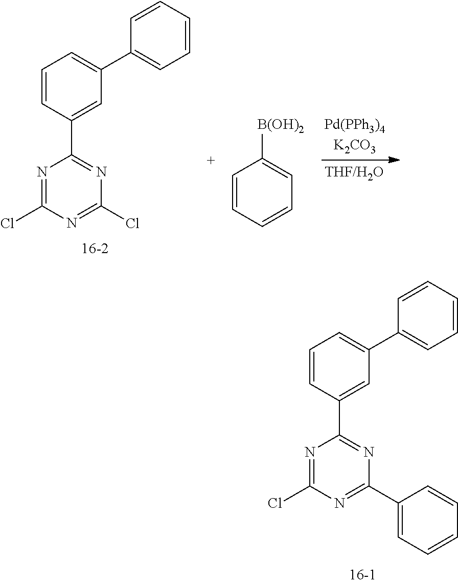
C1=CC(C2=NC(C3=CC=CC=C3)=NC(Cl)=N2)=CC(C2=CC=CC=C2)=C1.C1=CC(C2=NC(Cl)=NC(Cl)=N2)=CC(C2=CC=CC=C2)=C1.C1=CC=CC=C1[B(OH)2]
